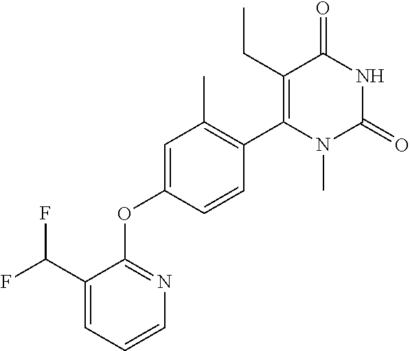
C1(CC)=C(C2=C(C)C=C(OC3=NC=CC=C3C(F)F)C=C2)N(C)C(=O)NC1=O
